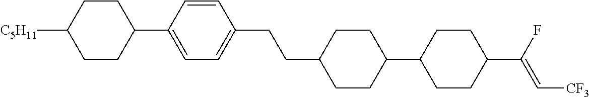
C1(C2CCC(C(F)=C[CF3])CC2)CCC(CCC2=CC=C(C3CCC([C5H11])CC3)C=C2)CC1
